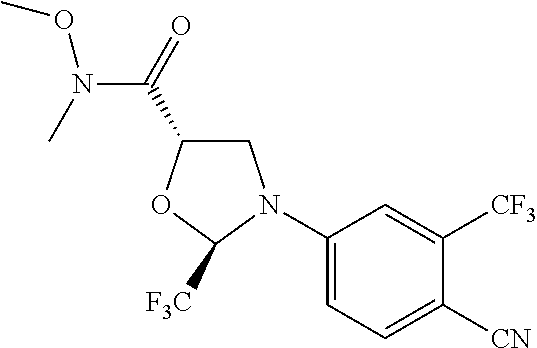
C1(N2CC(C(N(OC)C)=O)OC2[F3C])=CC=C([CN])C([CF3])=C1
